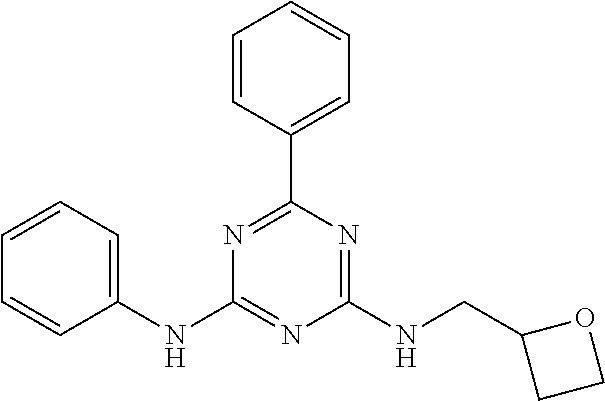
C1=CC=CC(NC2=NC(NCC3CCO3)=NC(C3=CC=CC=C3)=N2)=C1
